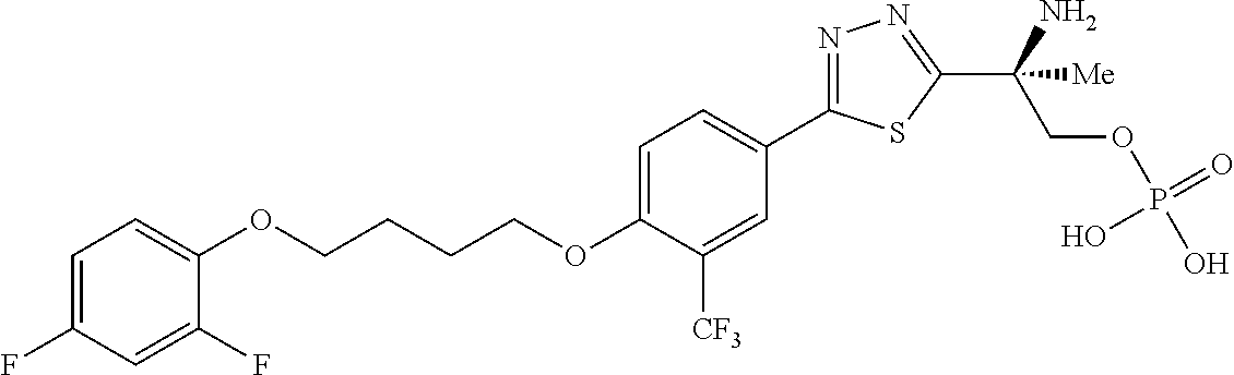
O(CCCCOC1=CC=C(C2=NN=C(C(COP(O)(=O)O)(N)[Me])S2)C=C1[CF3])C1=CC=C(F)C=C1F
